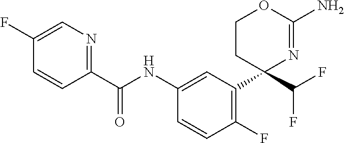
C1(C(NC2=CC(C3(C(F)F)N=C(N)OCC3)=C(F)C=C2)=O)=NC=C(F)C=C1
